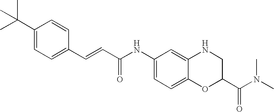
C(=CC(=O)NC1=CC=C2C(=C1)NCC(C(N(C)C)=O)O2)C1=CC=C(C(C)(C)C)C=C1
